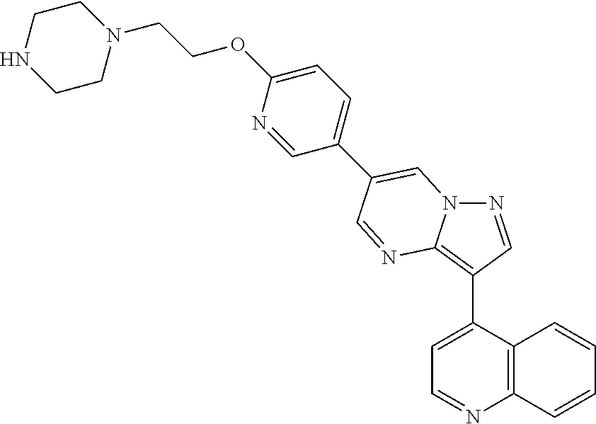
C1=C(C2=C3N(N=C2)C=C(C2=CC=C(OCCN4CCNCC4)N=C2)C=N3)C2=C(N=C1)C=CC=C2
